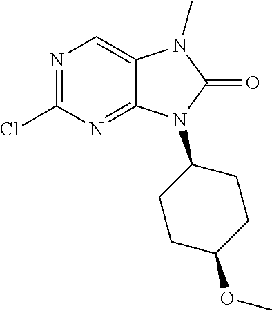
C1(Cl)=NC=C2C(=N1)N(C1CCC(OC)CC1)C(=O)N2C
